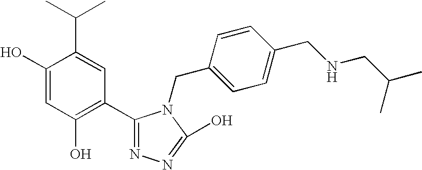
C1(O)=CC(O)=C(C2=NN=C(O)N2CC2=CC=C(CNCC(C)C)C=C2)C=C1C(C)C
